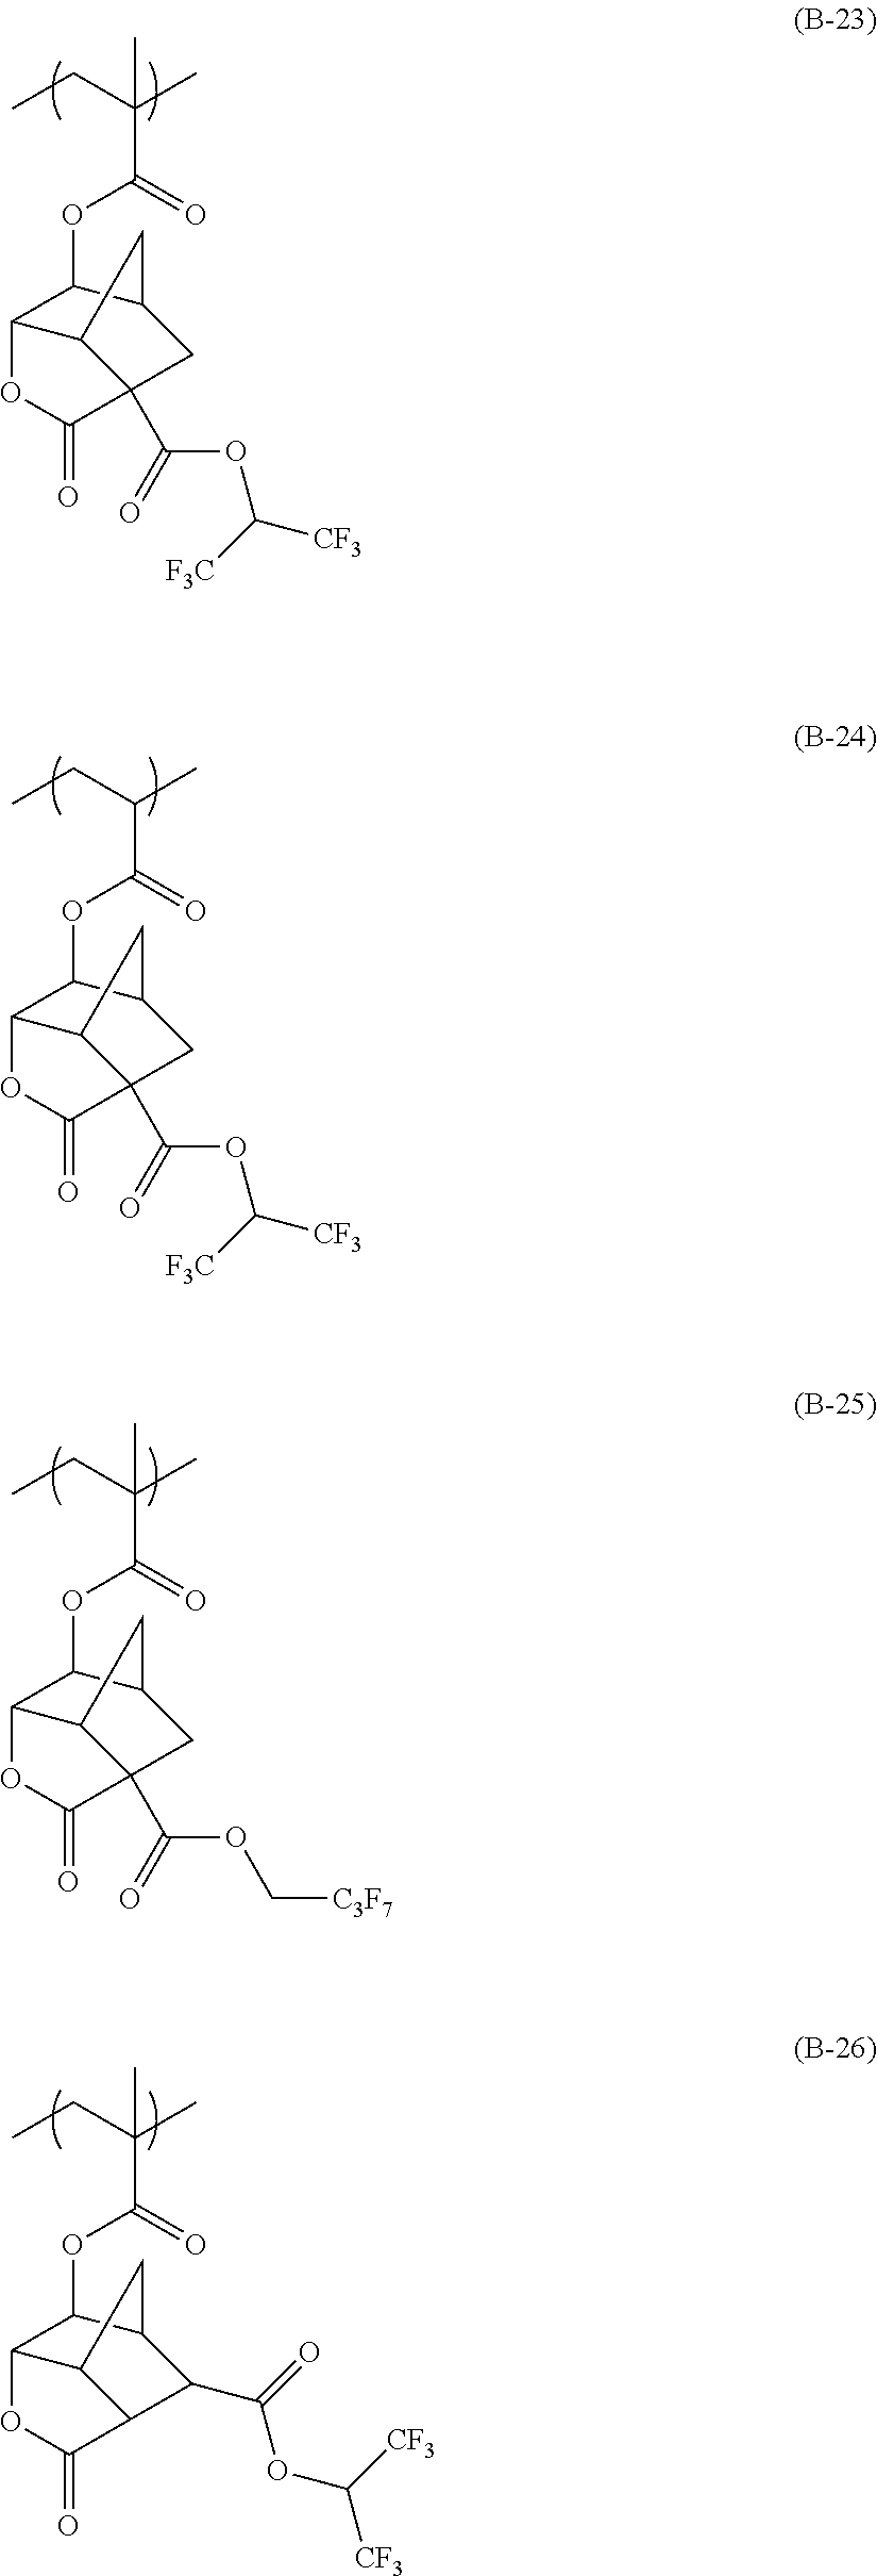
C(C(=O)OC1C2C3C(C(OC([F3C])[CF3])=O)(CC1C3)C(=O)O2)(CC)(C)C.C(C(=O)OC1C2C3C(C(OC([F3C])[CF3])=O)(CC1C3)C(=O)O2)(CC)C.C(C(=O)OC1C2C3C(C(OC[C3F7])=O)(CC1C3)C(=O)O2)(CC)(C)C.C(C(=O)OC1C2C3C(C(C(OC([CF3])[CF3])=O)C1C3)C(=O)O2)(CC)(C)C
